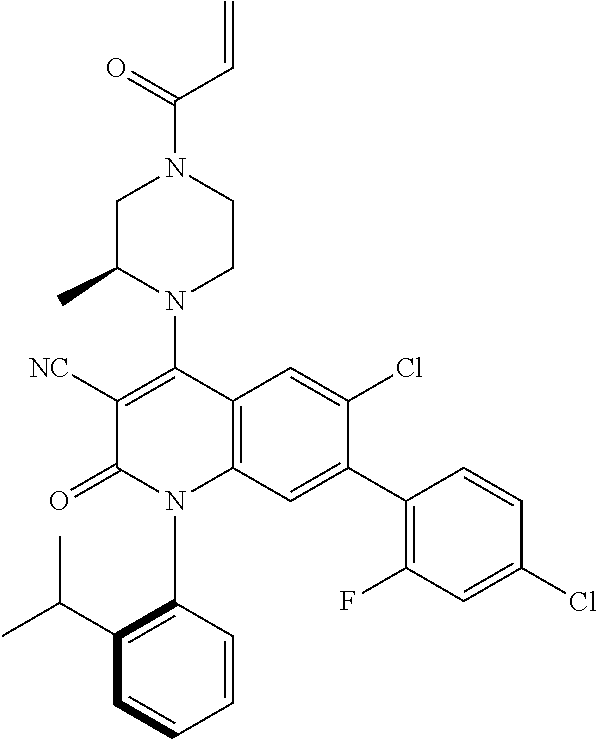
C1C(C)N(C2=C([NC])C(=O)N(C3=C(C(C)C)C=CC=C3)C3=C2C=C(Cl)C(C2=C(F)C=C(Cl)C=C2)=C3)CCN1C(=O)C=C
